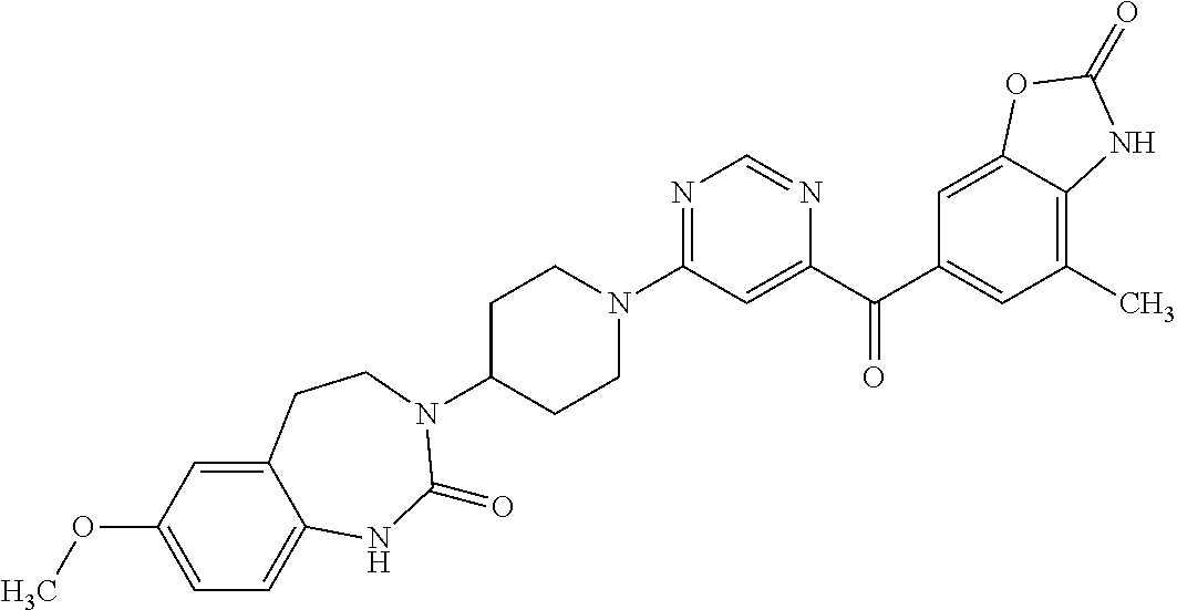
C1C(N2C(=O)NC3=CC=C(OC)C=C3CC2)CCN(C2=NC=NC(C(C3=CC(C)=C4C(=C3)OC(=O)N4)=O)=C2)C1
